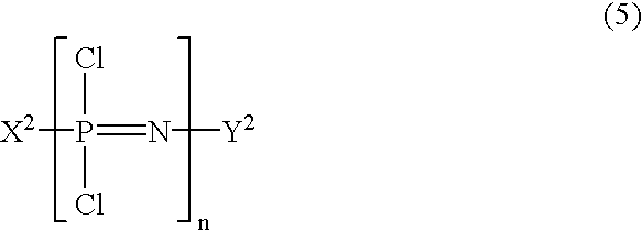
ClP(Cl)(=N[Y2])[X2]
